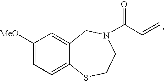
C1([MeO])=CC=C2C(=C1)CN(C(C=C)=O)CCS2
